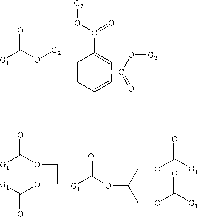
C1=CC=CC=C1C(O[G2])=O.CC(O[G2])=O.O=C(O[G2])[G1].[G1]C(OCCOC([G1])=O)=O.O=C(OC(COC([G1])=O)COC(=O)[G1])[G1]
